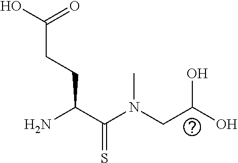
C(C(=S)N(CC(O)O)C)(CCC(O)=O)N
